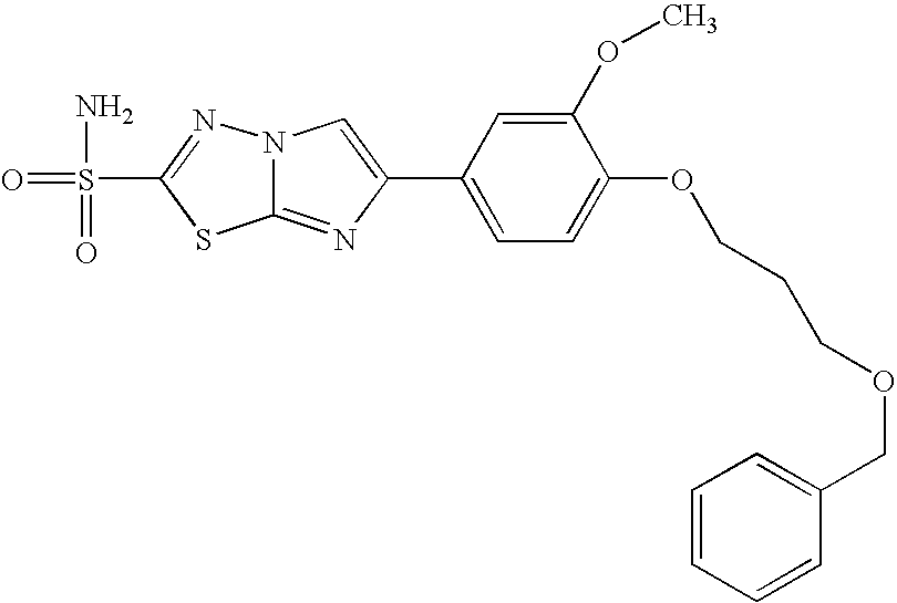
C12=NC(C3=CC=C(OCCCOCC4=CC=CC=C4)C(OC)=C3)=CN1N=C(S(=O)(N)=O)S2
